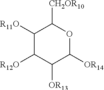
C1([R11O])C([R12O])C([OR13])C([OR14])OC1[CH2OR10]
